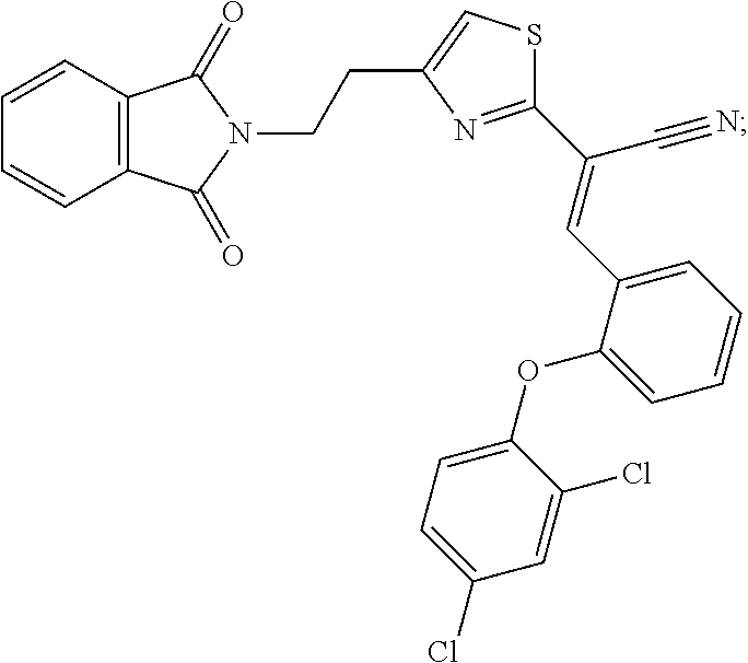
C12=C(C=CC=C1)C(=O)N(CCC1=CSC(C(=CC3=CC=CC=C3OC3=CC=C(Cl)C=C3Cl)C#N)=N1)C2=O
